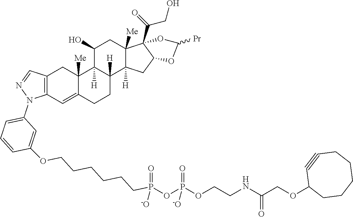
C12=C(C=C3C([Me])(C1)C1([H])C([H])(CC3)C3([H])C([Me])(CC1O)C1(C(=O)CO)C(C3)OC([Pr])O1)N(C1=CC=CC(OCCCCCCP(OP(OCCNC(COC3CCCCCC#C3)=O)(=O)[-O])(=O)[-O])=C1)N=C2
